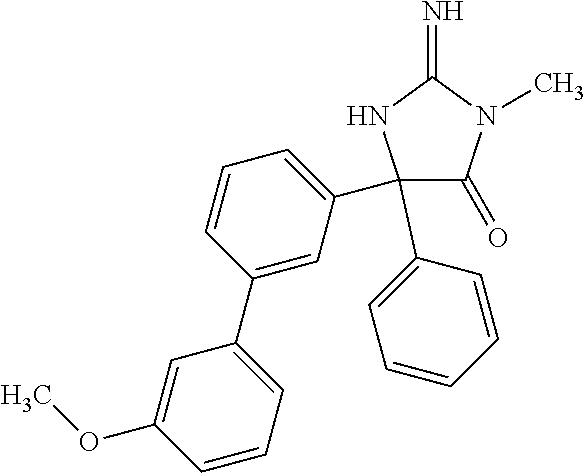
C1(C2=CC=CC=C2)(C2=CC=CC(C3=CC=CC(OC)=C3)=C2)C(=O)N(C)C(=N)N1
